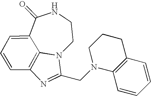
C1(=O)C2=CC=CC3=C2N(CCN1)C(CN1C2=C(CCC1)C=CC=C2)=N3
